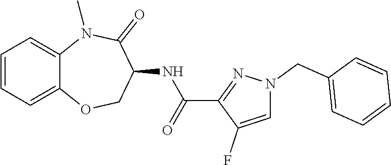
C12=CC=CC=C1N(C)C(=O)C(NC(C1=NN(CC3=CC=CC=C3)C=C1F)=O)CO2
